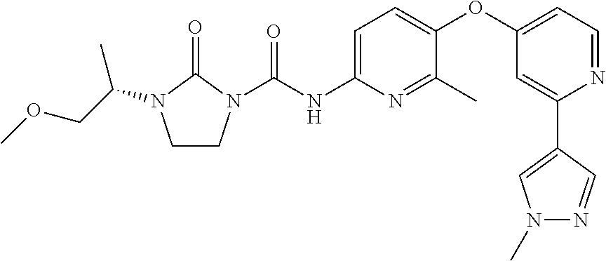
C1CN(C(NC2=CC=C(OC3=CC=NC(C4=CN(C)N=C4)=C3)C(C)=N2)=O)C(=O)N1C(COC)C
